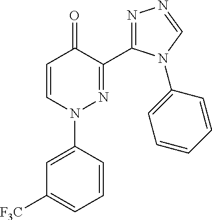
C1=CN(C2=CC([F3C])=CC=C2)N=C(C2=NN=CN2C2=CC=CC=C2)C1=O
